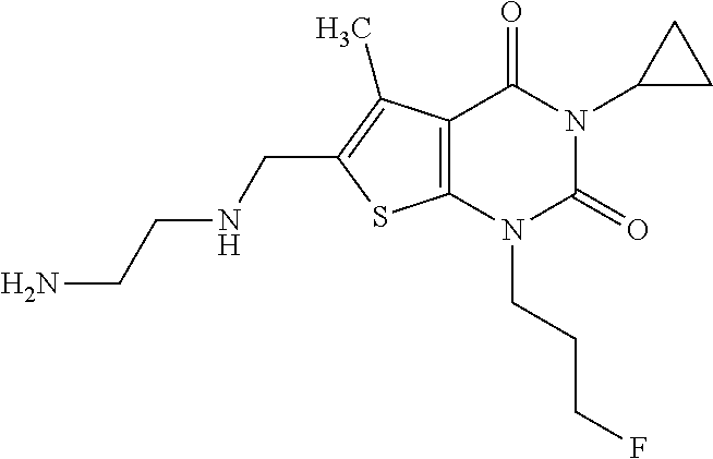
C12=C(N(CCCF)C(=O)N(C3CC3)C1=O)SC(CNCCN)=C2C
